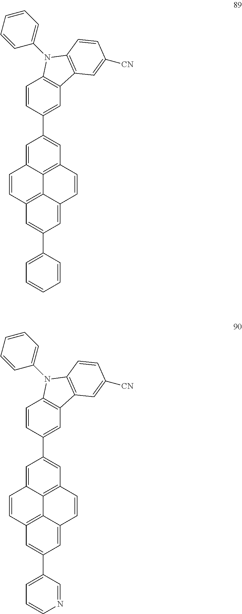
C1=C2C3=C(C=C1C1=CC4=C(C=C1)N(C1=CC=CC=C1)C1=C4C=C([CN])C=C1)C=CC1=CC(C4=CC=CC=C4)=CC(=C31)C=C2.C1=C2C3=C(C=C1C1=CC4=C(C=C1)N(C1=CC=CC=C1)C1=C4C=C([CN])C=C1)C=CC1=CC(C4=CC=CN=C4)=CC(=C31)C=C2
